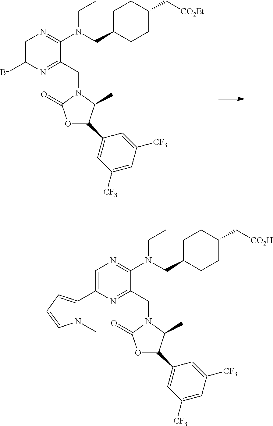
C1=C(Br)N=C(CN2C(=O)OC(C3=CC([CF3])=CC([CF3])=C3)C2C)C(N(CC2CCC(C[CO2Et])CC2)CC)=N1.C1=C(C2=CC=CN2C)N=C(CN2C(=O)OC(C3=CC([CF3])=CC([CF3])=C3)C2C)C(N(CC2CCC(C[CO2H])CC2)CC)=N1
